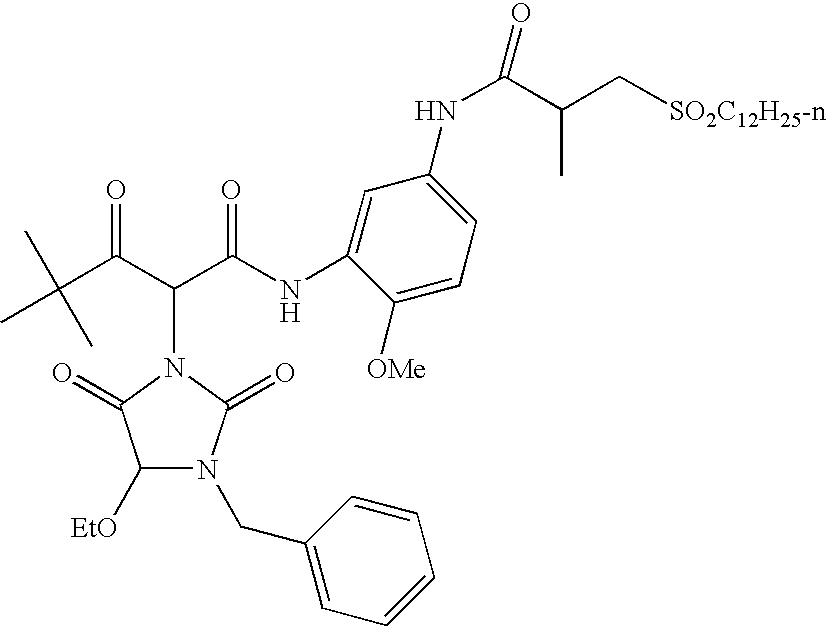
CC(C(C(C(NC1=CC(NC(C(C[SO2C12H25-n])C)=O)=CC=C1[OMe])=O)N1C(=O)C([EtO])N(CC2=CC=CC=C2)C1=O)=O)(C)C
